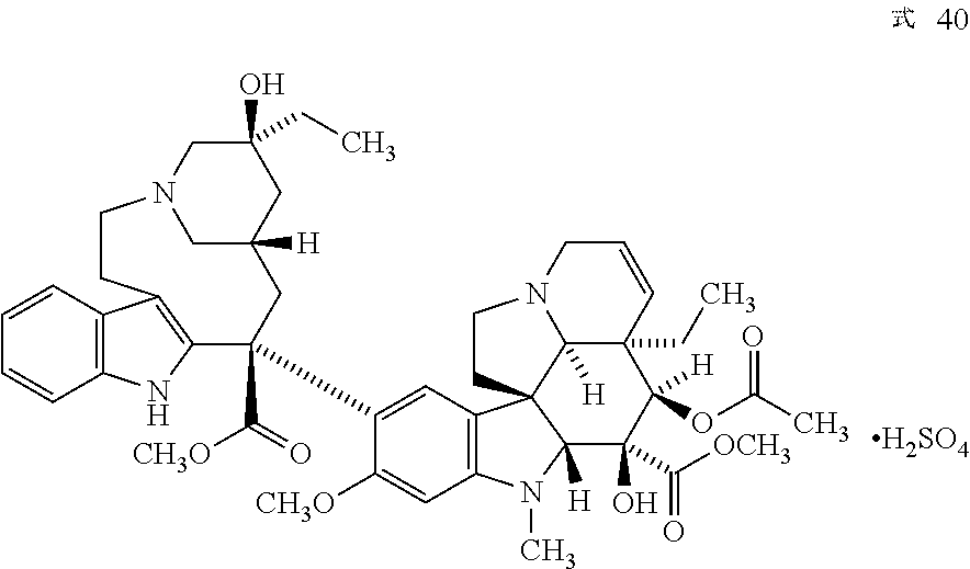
C1=CC2=C(C=C1)NC1=C2CCN2CC([H])(CC1(C(=O)[CH3O])C1=CC3=C(C=C1[CH3O])N(C)C1([H])C34C3([H])C(CC)(C(OC(C)=O)([H])C1(O)C([OCH3])=O)C=CCN3CC4)CC(O)(CC)C2.[H2SO4]
